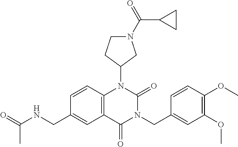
C1=CC2=C(C=C1CNC(=O)C)C(=O)N(CC1=CC(OC)=C(OC)C=C1)C(=O)N2C1CN(C(C2CC2)=O)CC1
